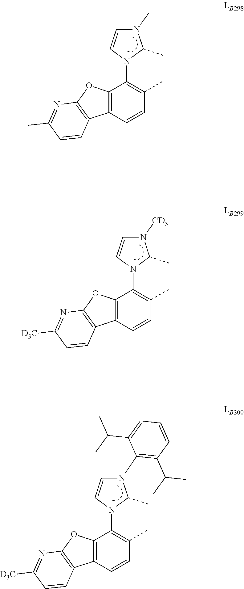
C12=C(C=CC(C)=C1N1C(C)N(C)C=C1)C1=C(O2)N=C(C)C=C1.C12=C(C=CC(C)=C1N1C(C)N(C3=C(C(C)C)C=CC=C3C(C)C)C=C1)C1=C(O2)N=C([D3C])C=C1.C12=C(C=CC(C)=C1N1C(C)N([CD3])C=C1)C1=C(O2)N=C([D3C])C=C1
